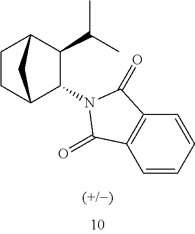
C1(C(C)C)C2CCC(C1N1C(=O)C3=C(C=CC=C3)C1=O)C2
